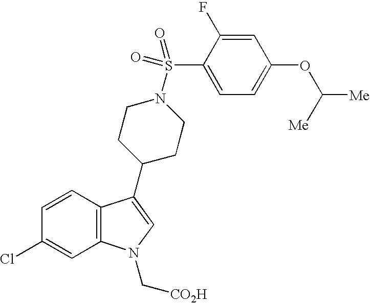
C1=CC2=C(C=C1Cl)N(C[CO2H])C=C2C1CCN(S(C2=CC=C(OC([Me])[Me])C=C2F)(=O)=O)CC1
